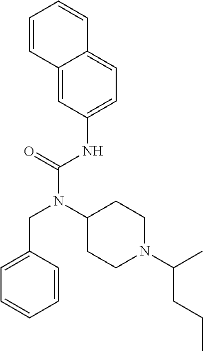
C1=CC2=CC(NC(N(C3CCN(C(C)CCC)CC3)CC3=CC=CC=C3)=O)=CC=C2C=C1
